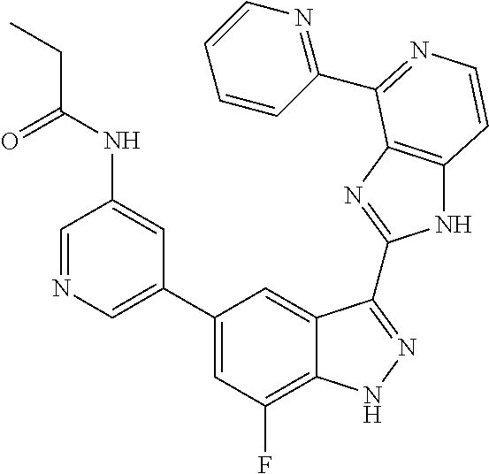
C1(C2=CN=CC(NC(=O)CC)=C2)=CC(F)=C2C(=C1)C(C1=NC3=C(N1)C=CN=C3C1=NC=CC=C1)=NN2
